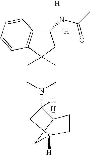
C1(NC(=O)C)([H])C2=C(C3(C1)CCN(C1([H])C4([H])CCC([H])(C4)C1)CC3)C=CC=C2.[H]
